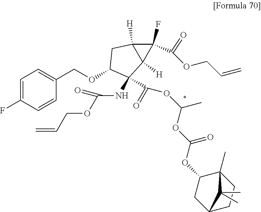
C1=C(F)C=CC(COC2C(NC(OCC=C)=O)(C(OC(C)OC(OC3CC4CCC3(C)C4(C)C)=O)=O)C3([H])C([H])(C2)C3(F)C(OCC=C)=O)=C1
